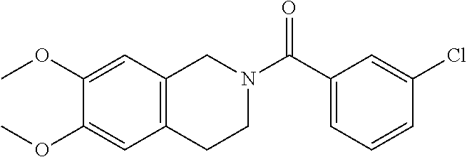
C1(C(N2CCC3=C(C2)C=C(OC)C(OC)=C3)=O)=CC=CC(Cl)=C1
